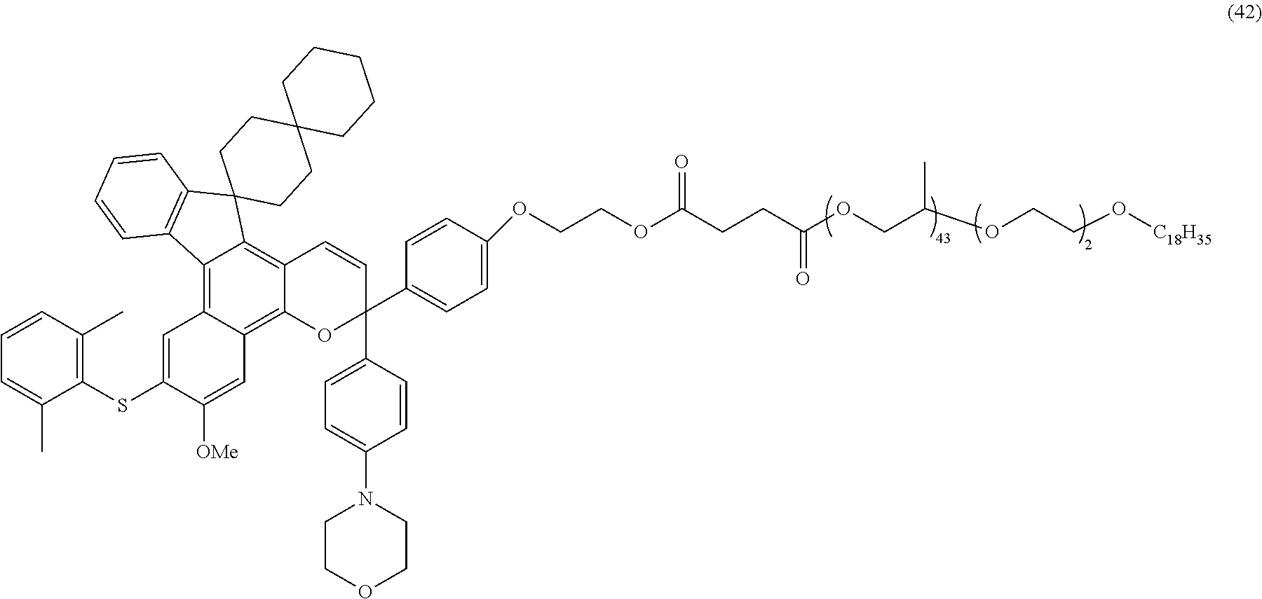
C1=CC(C)=C(SC2=CC3=C4C(=C5C(=C3C=C2[OMe])OC(C2=CC=C(N3CCOCC3)C=C2)(C2=CC=C(OCCOC(CCC(OCC(C)OCCO[C18H35])=O)=O)C=C2)C=C5)C2(C3=C4C=CC=C3)CCC3(CC2)CCCCC3)C(C)=C1
